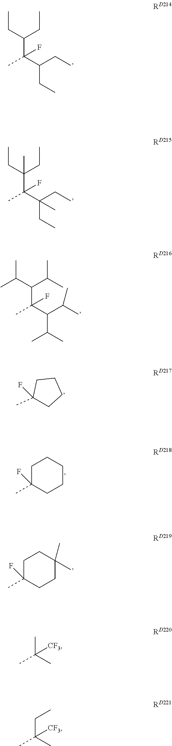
C(C(C(CC)CC)(C)F)(CC)CC.C(C(C(CC)(CC)C)(C)F)(CC)(CC)C.C(C(C(C(C)C)C(C)C)(C)F)(C(C)C)C(C)C.C1(C)(F)CCCC1.C1C(C)(F)CCCC1.C1C(C)(F)CCC(C)(C)C1.CC(C)(C)[CF3].C(C(C)(C)[CF3])C
